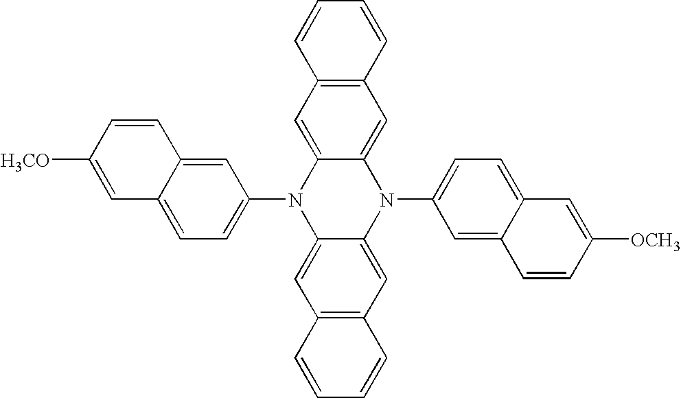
C1=C2C(=CC=C1N1C3=CC4=C(C=C3N(C3=CC=C5C(=C3)C=CC([OCH3])=C5)C3=CC5=C(C=C13)C=CC=C5)C=CC=C4)C=C([H3CO])C=C2
